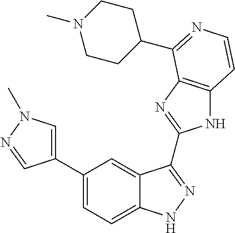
C1(C2=CC=C3C(=C2)C(C2=NC4=C(N2)C=CN=C4C2CCN(C)CC2)=NN3)=CN(C)N=C1
